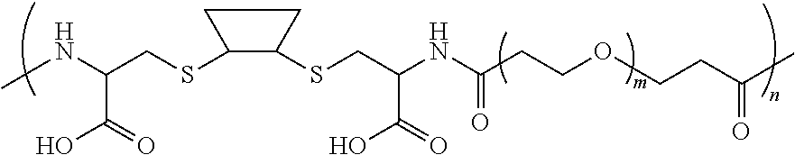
C1C(SCC(NC)C(=O)O)C(SCC(NC(CCOCCC(C)=O)=O)C(=O)O)C1
